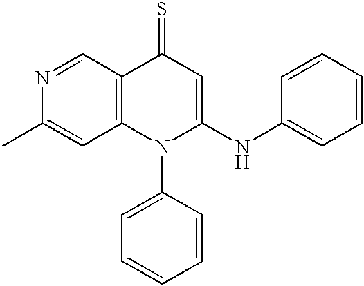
N1=CC2=C(C=C1C)N(C1=CC=CC=C1)C(NC1=CC=CC=C1)=CC2=S
